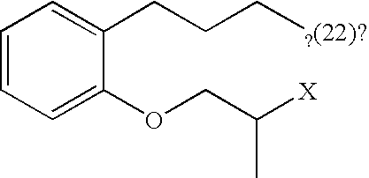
C1=CC=C(OCC([X])C)C(CCC[?(22)?])=C1
